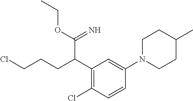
C1(C(CCCCl)C(=N)OCC)=C(Cl)C=CC(N2CCC(C)CC2)=C1
